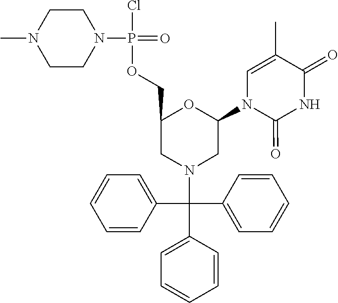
C1=C(C(C2=CC=CC=C2)(C2=CC=CC=C2)N2CC(N3C(=O)NC(=O)C(C)=C3)OC(COP(=O)(Cl)N3CCN(C)CC3)C2)C=CC=C1
